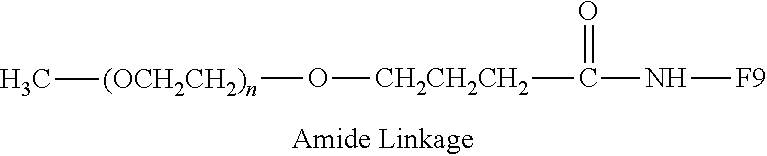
C(=O)(N[F9])[CH2CH2CH2]O[(OCH2CH2)n]C
